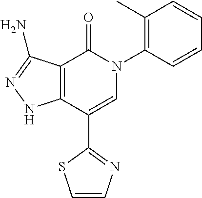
C12=C(C(C3=NC=CS3)=CN(C3=C(C)C=CC=C3)C1=O)NN=C2N
